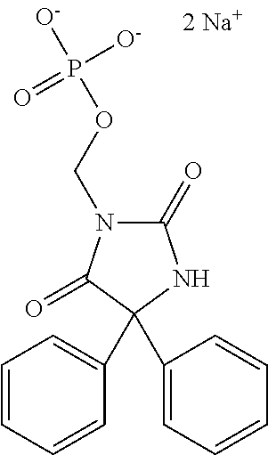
C1=CC(C2(C3=CC=CC=C3)C(=O)N(COP([O-])([O-])=O)C(=O)N2)=CC=C1
